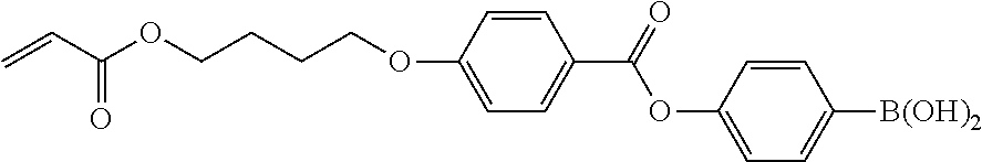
C1=CC(OCCCCOC(C=C)=O)=CC=C1C(=O)OC1=CC=C([B(OH)2])C=C1
